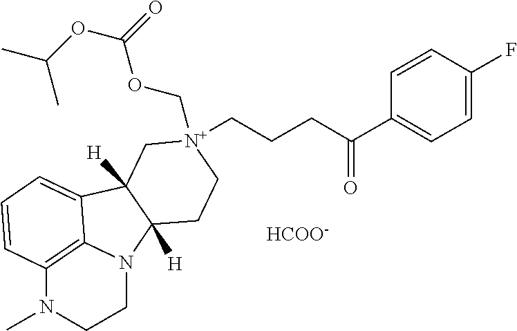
[HCOO-].C1=CC(F)=CC=C1C(=O)CCC[N+]1(COC(OC(C)C)=O)CC2([H])C3=CC=CC4=C3N(C2([H])CC1)CCN4C
